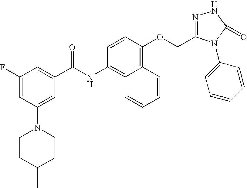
C1(F)=CC(N2CCC(C)CC2)=CC(C(NC2=C3C(=C(OCC4=NNC(=O)N4C4=CC=CC=C4)C=C2)C=CC=C3)=O)=C1
